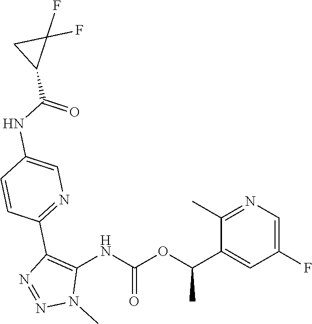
N(C(=O)C1C(F)(F)C1)C1=CN=C(C2=C(NC(=O)OC(C3=CC(F)=CN=C3C)C)N(C)N=N2)C=C1
